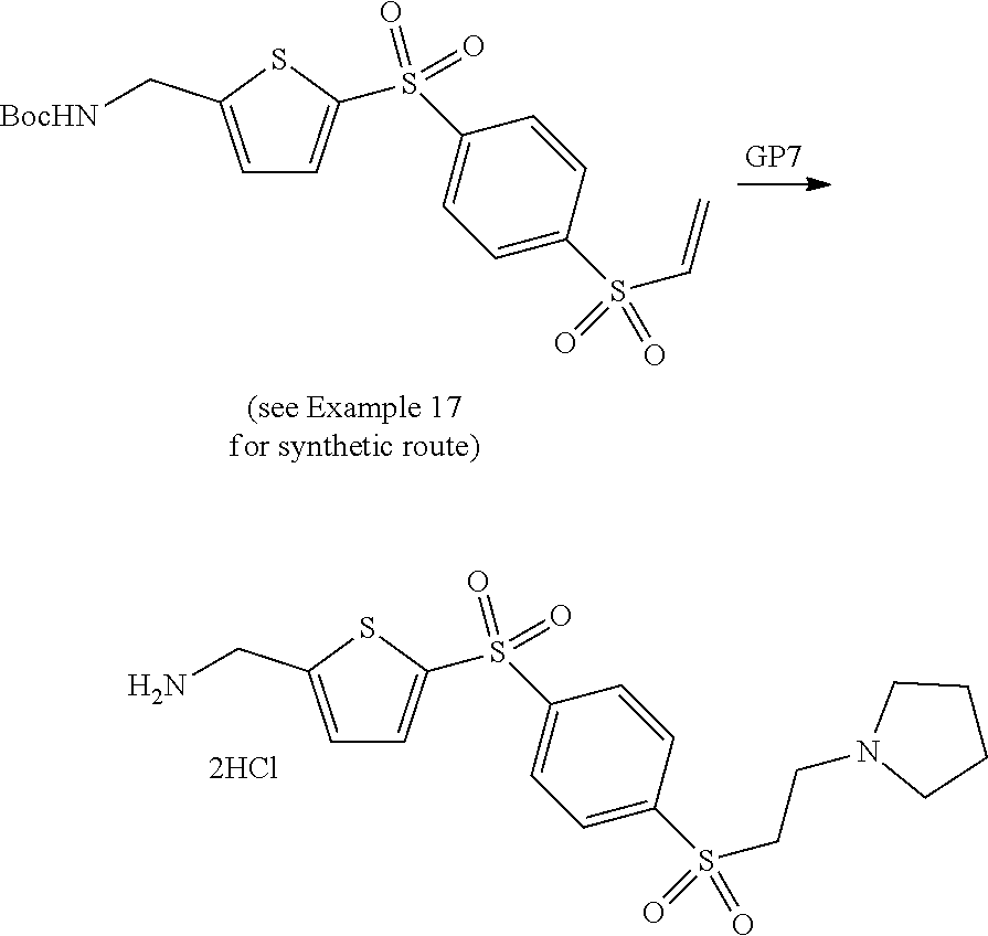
C1=C(CN)SC(S(C2=CC=C(S(CCN3CCCC3)(=O)=O)C=C2)(=O)=O)=C1.C1=C(C[BocHN])SC(S(C2=CC=C(S(C=C)(=O)=O)C=C2)(=O)=O)=C1
